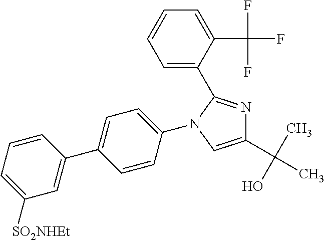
C1(C(C)(O)C)=CN(C2=CC=C(C3=CC([SO2NHEt])=CC=C3)C=C2)C(C2=CC=CC=C2C(F)(F)F)=N1
